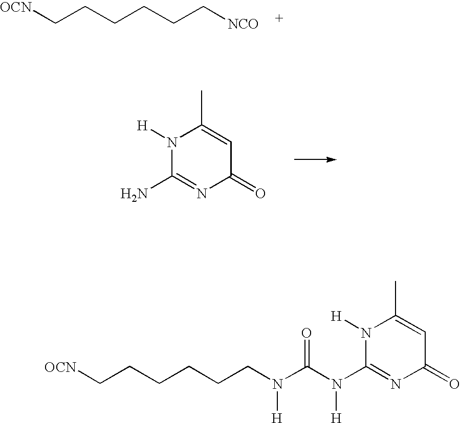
C(CCCCC[NCO])[OCN].N1([H])C(N)=NC(=O)C=C1C.N1([H])C(N(C(N(CCCCCC[OCN])[H])=O)[H])=NC(=O)C=C1C
